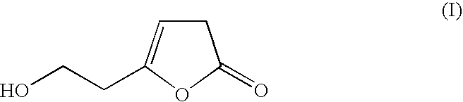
C1C=C(CCO)OC1=O
